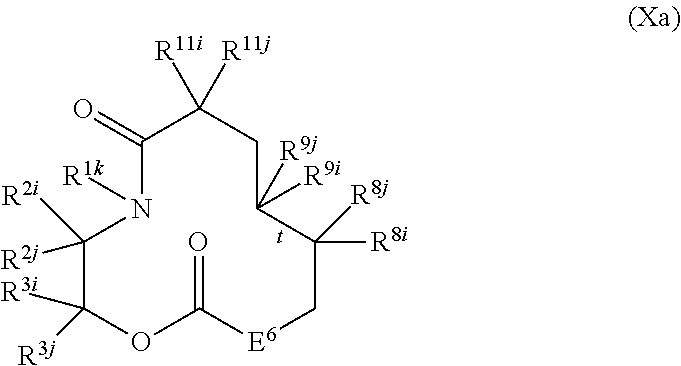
C1(=O)N([R1k])C([R2i])([R2j])C([R3i])([R3j])OC(=O)[E6]CC([R8i])([R8j])C([R9i])([R9j])CC1([R11j])[R11i]
